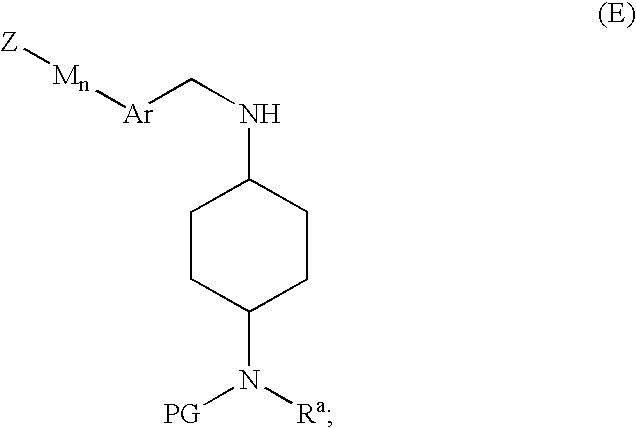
C1CC(N([Ra])[PG])CCC1NC[Ar][Mn][Z]
